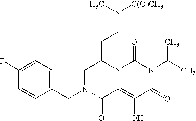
C1(CN2C(=O)C3=C(O)C(=O)N(C(C)C)C(=O)N3C(CCN([C(O)CH3])C)C2)=CC=C(F)C=C1
